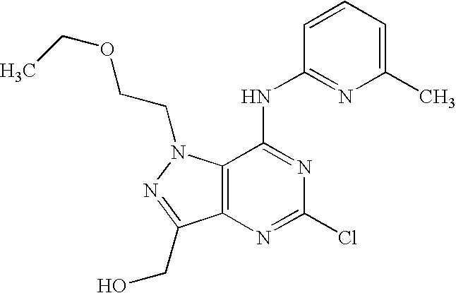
C12=C(C(NC3=NC(C)=CC=C3)=NC(Cl)=N1)N(CCOCC)N=C2CO
